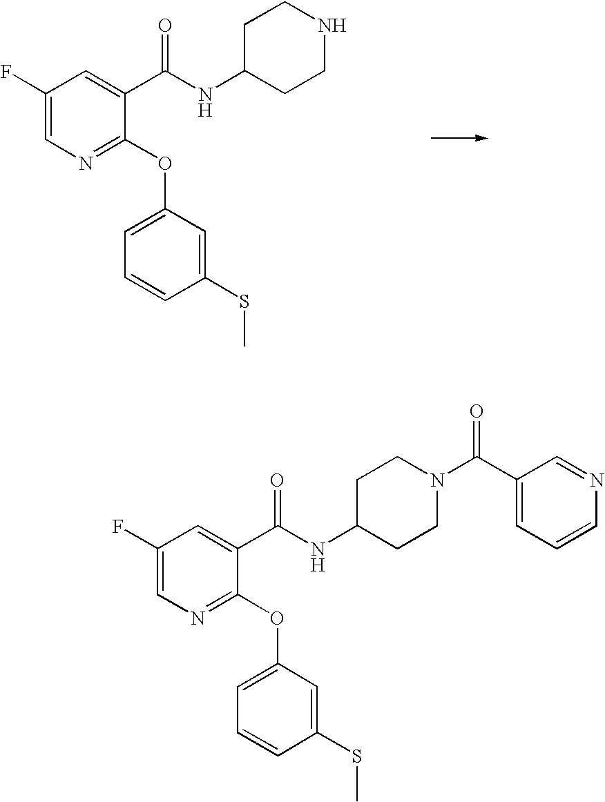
C1(F)=CN=C(OC2=CC=CC(SC)=C2)C(C(NC2CCNCC2)=O)=C1.C1(F)=CN=C(OC2=CC=CC(SC)=C2)C(C(NC2CCN(C(=O)C3=CC=CN=C3)CC2)=O)=C1
